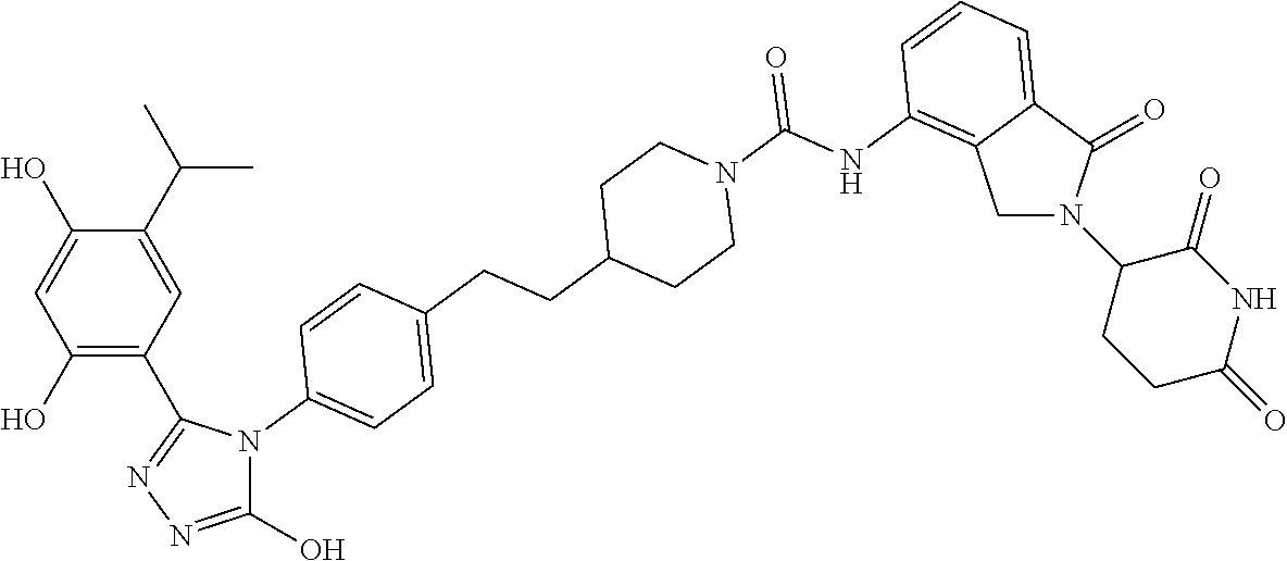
C1N(C2CCC(=O)NC2=O)C(=O)C2=CC=CC(NC(=O)N3CCC(CCC4=CC=C(N5C(O)=NN=C5C5=C(O)C=C(O)C(C(C)C)=C5)C=C4)CC3)=C12
